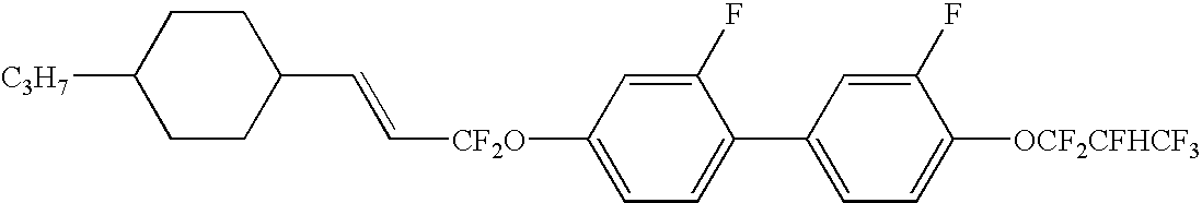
C([CF2O]C1=CC=C(C2=CC=C([OCF2CFHCF3])C(F)=C2)C(F)=C1)=CC1CCC([C3H7])CC1
